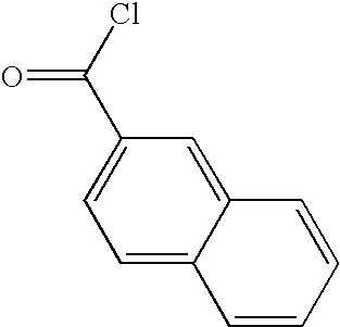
C1=C2C(=CC(C(Cl)=O)=C1)C=CC=C2
